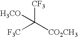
[F3C]C([CO2CH3])([CF3])[H3CO]
